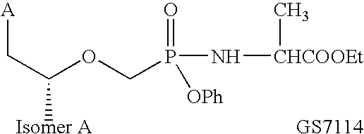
C(C(OCP(=O)(N[CHCOOEt]C)[OPh])[Isomer A])[A].[GS7114]
